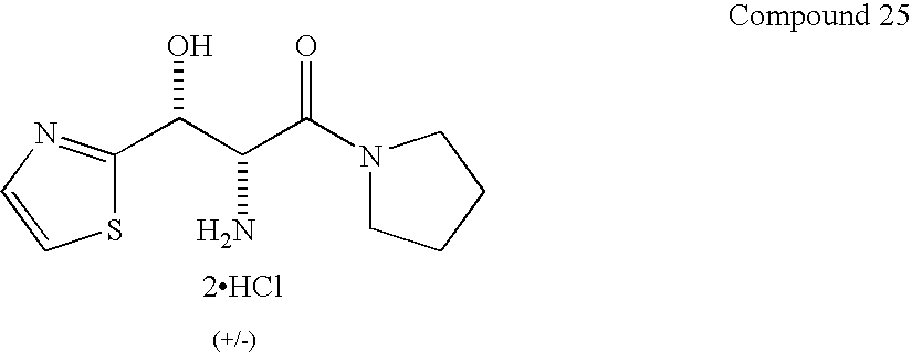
C1CCCN1C(C(C(C1=NC=CS1)O)N)=O.[2HCl]
